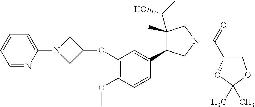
C1(OC2CN(C3=CC=CC=N3)C2)=C(OC)C=CC(C2C(C(C)O)(C)CN(C(=O)C3COC(C)(C)O3)C2)=C1
